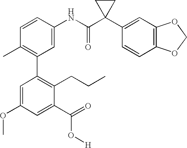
C1(NC(C2(C3=CC4=C(C=C3)OCO4)CC2)=O)=CC(C2=C(CCC)C(C(O[H])=O)=CC(OC)=C2)=C(C)C=C1
